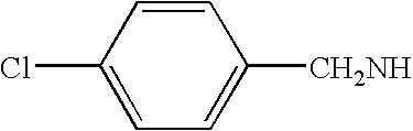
C1=CC(Cl)=CC=C1[CH2NH]
